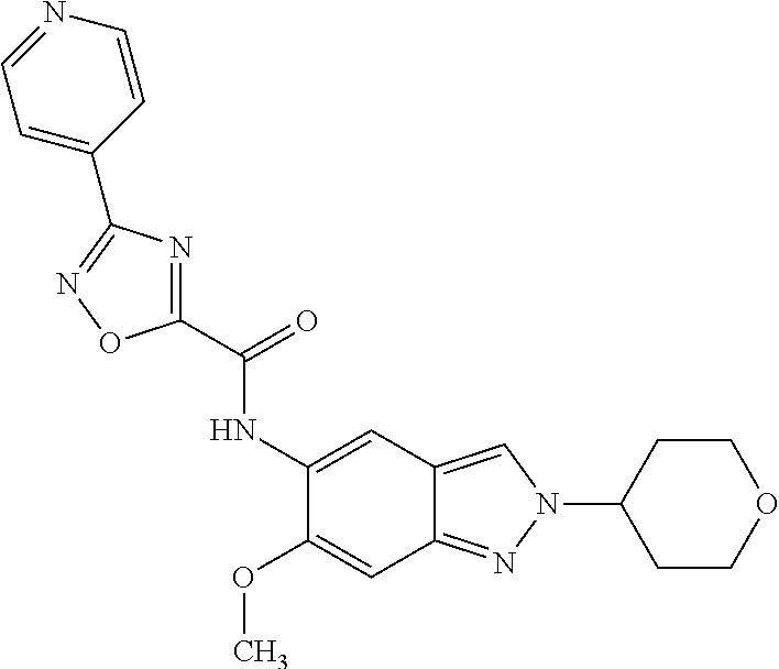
C1(C(=O)NC2=CC3=CN(C4CCOCC4)N=C3C=C2OC)=NC(C2=CC=NC=C2)=NO1
